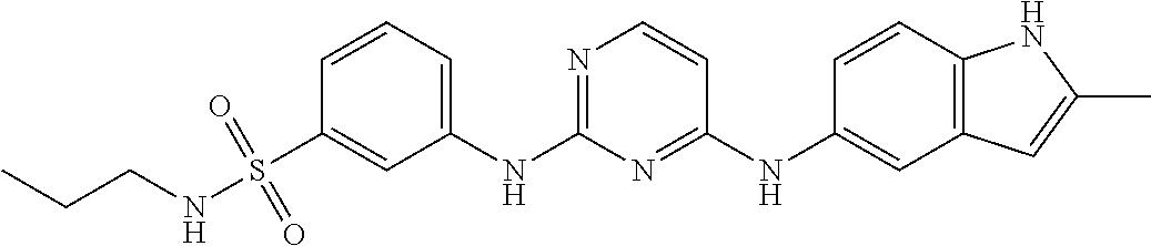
C1=CC=C(NC2=NC=CC(NC3=CC4=C(C=C3)NC(C)=C4)=N2)C=C1S(NCCC)(=O)=O
